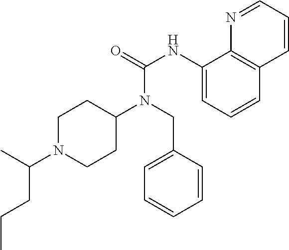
N1=CC=CC2=C1C(NC(=O)N(CC1=CC=CC=C1)C1CCN(C(C)CCC)CC1)=CC=C2
